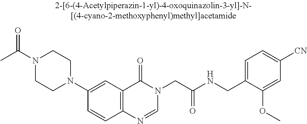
N1(C(C)=O)CCN(C2=CC3=C(C=C2)N=CN(CC(NCC2=CC=C([CN])C=C2OC)=O)C3=O)CC1
